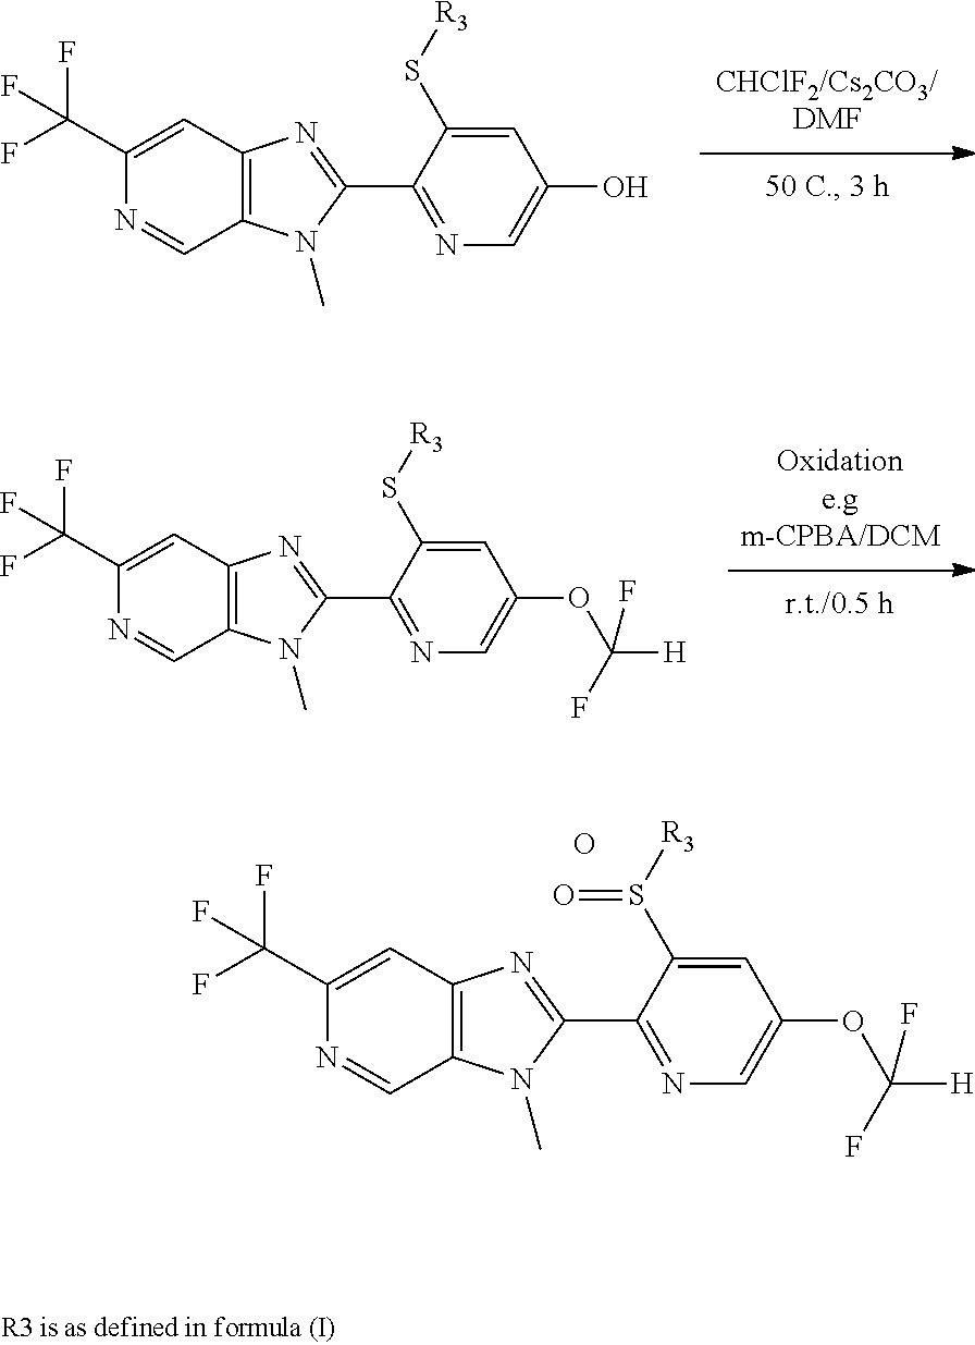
C1=C(S[R3])C(C2=NC3=C(N2C)C=NC(C(F)(F)F)=C3)=NC=C1O.C1=C(S[R3])C(C2=NC3=C(N2C)C=NC(C(F)(F)F)=C3)=NC=C1OC(F)([H])F.C1=C(S([R3])=O)C(C2=NC3=C(N2C)C=NC(C(F)(F)F)=C3)=NC=C1OC(F)([H])F.O
